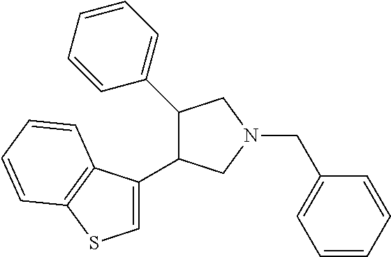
C1(C2=CC=CC=C2)C(C2=CSC3=C2C=CC=C3)CN(CC2=CC=CC=C2)C1
